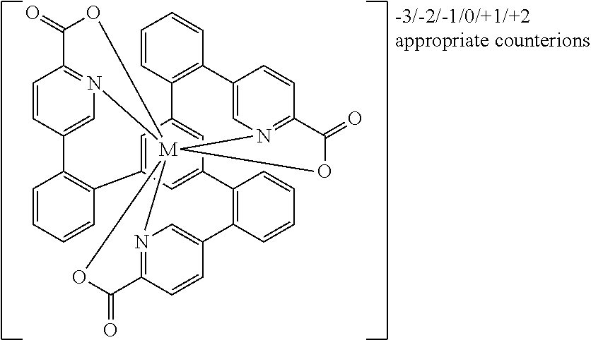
C1=CC2=C(C=C1)C1=CN3=C(C=C1)C(=O)O[M]3145N3=C(C=CC(=C3)C3=C(C6=CC2=CC(=C6)C2=C(C=CC=C2)C2=CN1=C(C=C2)C(=O)O4)C=CC=C3)C(=O)O5
